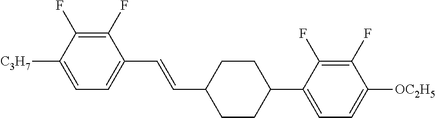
C1(F)=C(F)C([C3H7])=CC=C1C=CC1CCC(C2=CC=C([OC2H5])C(F)=C2F)CC1
